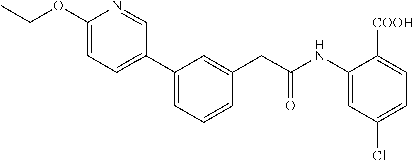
C1(C2=CC=CC(CC(NC3=CC(Cl)=CC=C3[COOH])=O)=C2)=CC=C(OCC)N=C1
